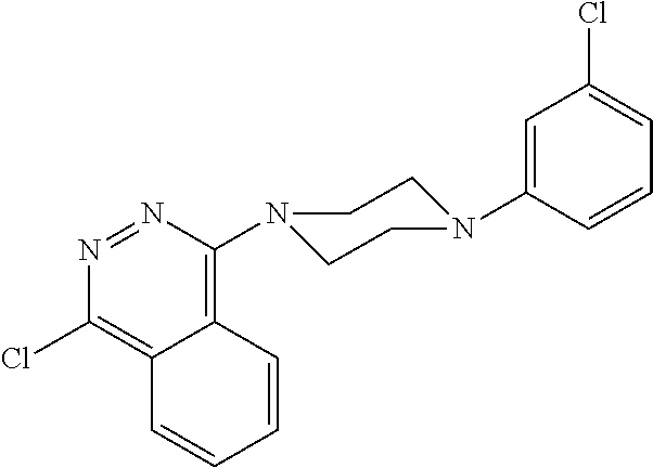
C1=CC(N2CCN(C3=C4C(=C(Cl)N=N3)C=CC=C4)CC2)=CC(Cl)=C1
